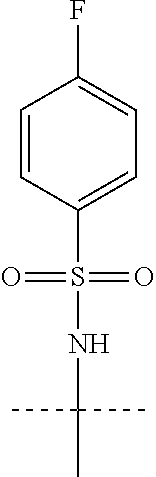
C1=CC(S(NC(C)(C)C)(=O)=O)=CC=C1F
